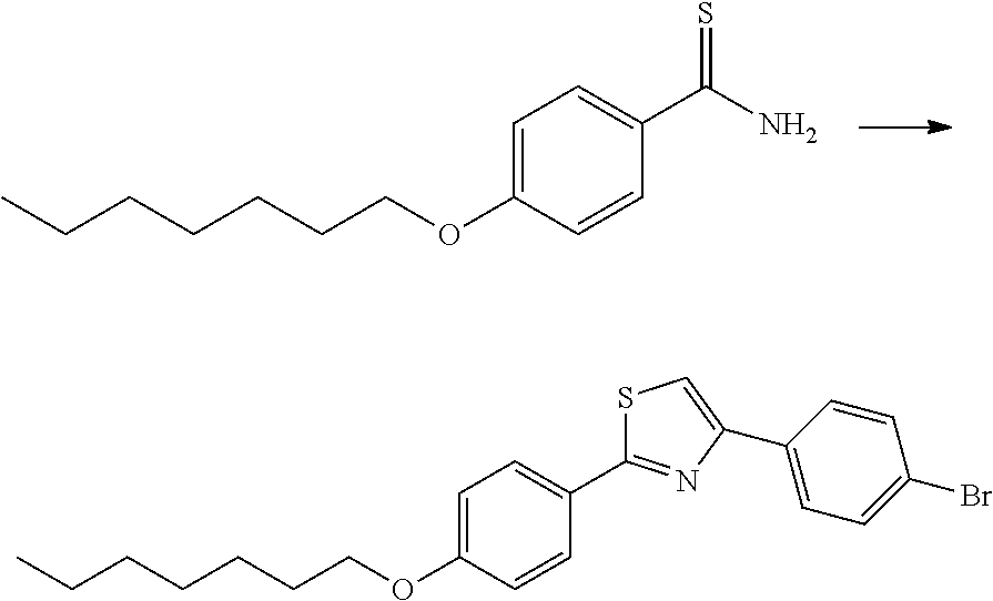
C1=C(OCCCCCCC)C=CC(C(N)=S)=C1.C1=C(OCCCCCCC)C=CC(C2=NC(C3=CC=C(Br)C=C3)=CS2)=C1
